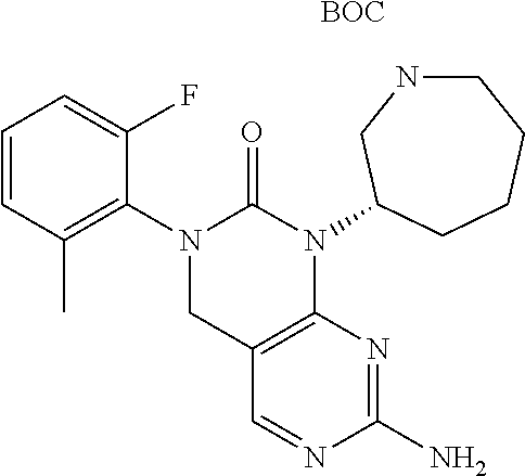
C12=C(N(C3CNCCCC3)C(=O)N(C3=C(C)C=CC=C3F)C1)N=C(N)N=C2.[BOC]
